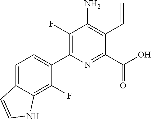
C1=C2C(=C(F)C(C3=C(F)C(N)=C(C=C)C(C(O)=O)=N3)=C1)NC=C2
